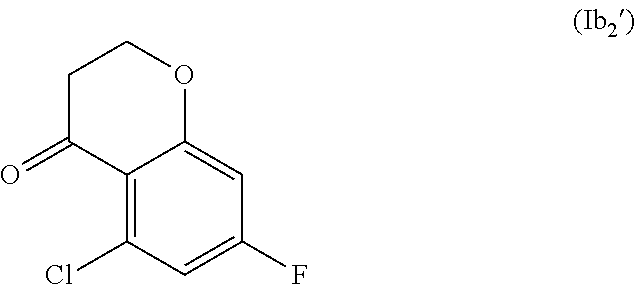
C12=C(Cl)C=C(F)C=C1OCCC2=O
